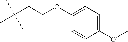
C1(OCCC(C)(C)C)=CC=C(OC)C=C1
